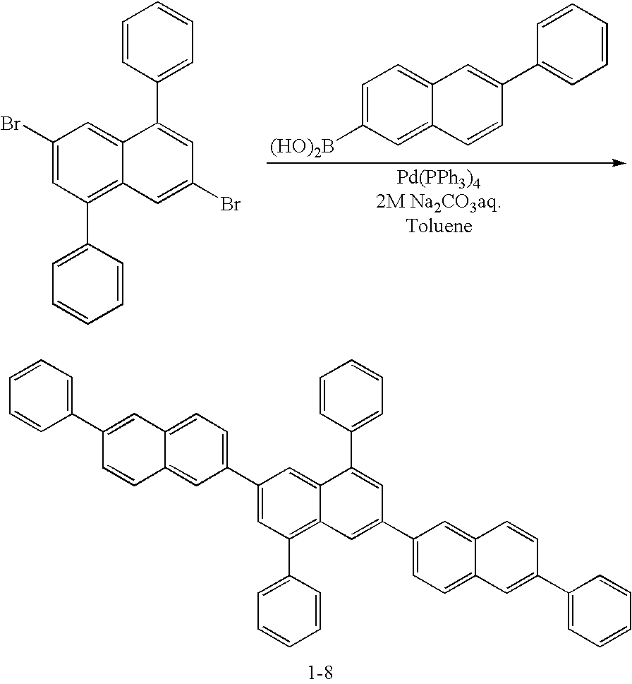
C1=C([(HO)2B])C=C2C(=C1)C=C(C1=CC=CC=C1)C=C2.C1=CC(C2=CC(Br)=CC3=C(C4=CC=CC=C4)C=C(Br)C=C23)=CC=C1.C1=CC(C2=CC(C3=CC=C4C(=C3)C=CC(C3=CC=CC=C3)=C4)=CC3=C(C4=CC=CC=C4)C=C(C4=CC=C5C(=C4)C=CC(C4=CC=CC=C4)=C5)C=C23)=CC=C1
